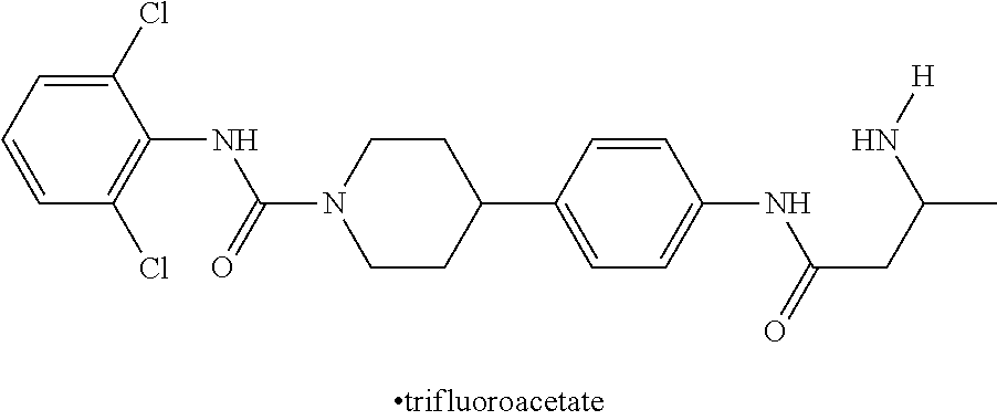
C1(Cl)=CC=CC(Cl)=C1NC(N1CCC(C2=CC=C(NC(CC(N[H])C)=O)C=C2)CC1)=O
